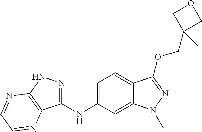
C1(NC2=CC=C3C(=C2)N(C)N=C3OCC2(C)COC2)=NNC2=C1N=CC=N2
